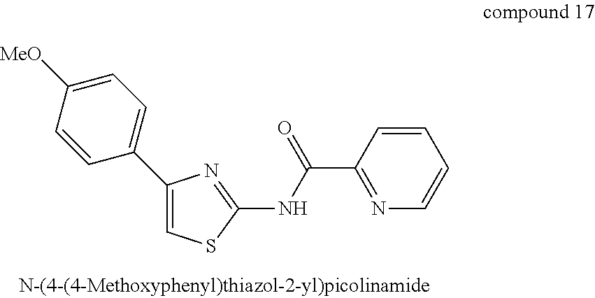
C1([MeO])=CC=C(C2=CSC(NC(C3=NC=CC=C3)=O)=N2)C=C1
